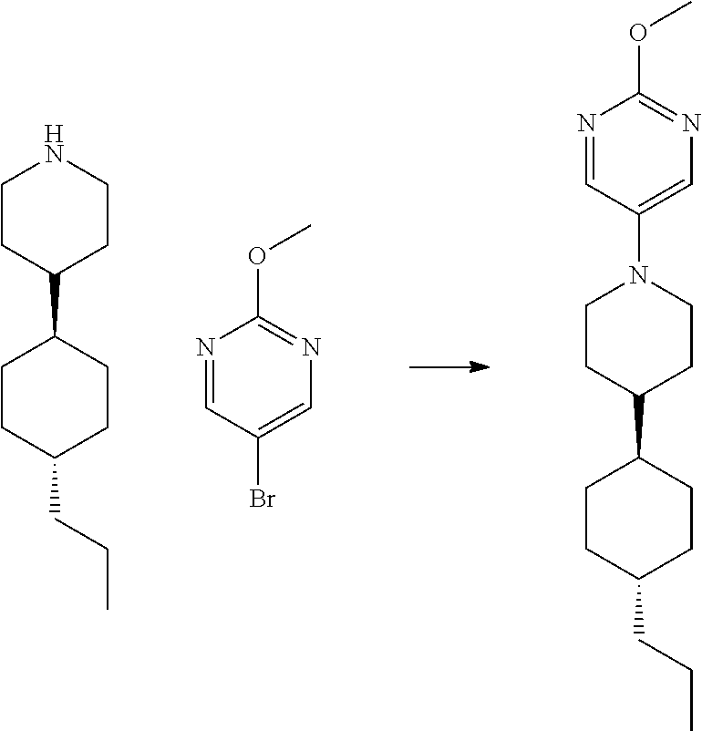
C1CC(CCC)CCC1C1CCN(C2=CN=C(OC)N=C2)CC1.C1CC(CCC)CCC1C1CCNCC1.N1=CC(Br)=CN=C1OC
